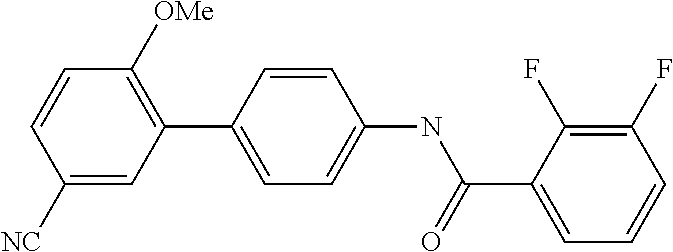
C1([NC])=CC(C2=CC=C(NC(C3=CC=CC(F)=C3F)=O)C=C2)=C([OMe])C=C1
